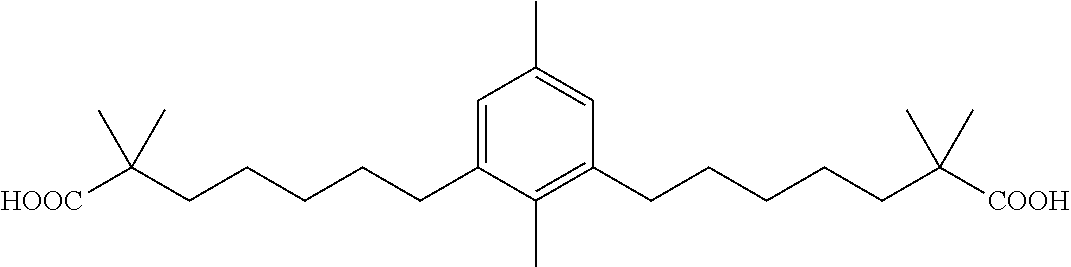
C1=C(CCCCCC([HOOC])(C)C)C(C)=C(CCCCCC([COOH])(C)C)C=C1C
